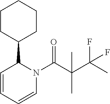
C1CC(C2C=CC=CN2C(C(C(C)(F)F)(C)C)=O)CCC1
